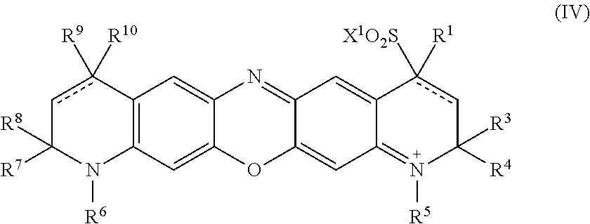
c1c([R9])([R10])C2=C(N([R6])C1([R8])[R7])C=C1C(=C2)N=C2C(=CC3=N([R5])C([R3])([R4])cc([R1])([X1O2S])C3=C2)O1
